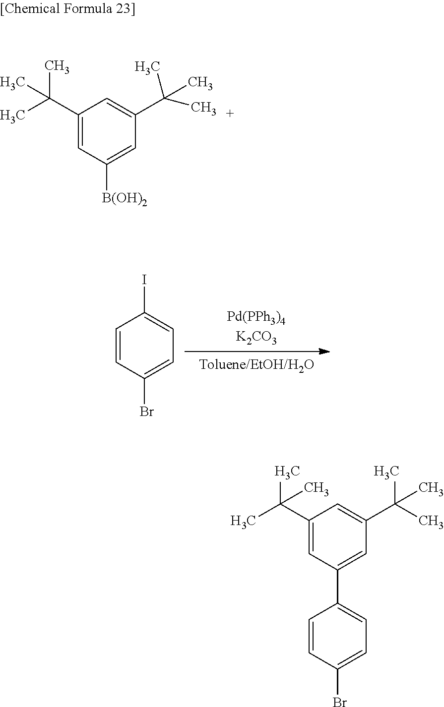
C1=CC(Br)=CC=C1I.C1(C(C)(C)C)=CC([B(OH)2])=CC(C(C)(C)C)=C1.C1(C(C)(C)C)=CC(C2=CC=C(Br)C=C2)=CC(C(C)(C)C)=C1
